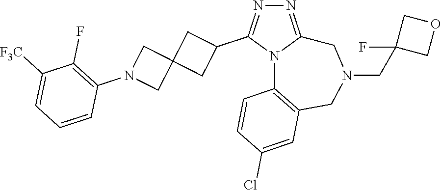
N1=C2N(C(C3CC4(C3)CN(C3=C(F)C([F3C])=CC=C3)C4)=N1)C1=C(CN(CC3(F)COC3)C2)C=C(Cl)C=C1
